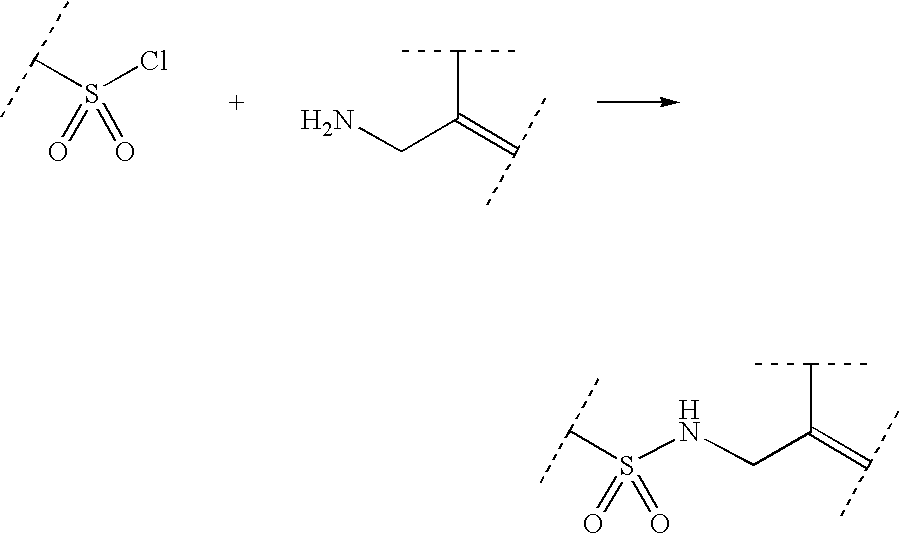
S(=O)(C(C)C)(Cl)=O.C(C(C)C)(=C(C)C)CN.S(=O)(C(C)C)(NCC(C(C)C)=C(C)C)=O
